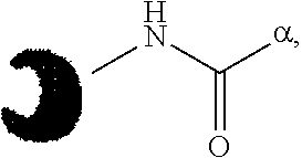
CNC(=O)[a]
